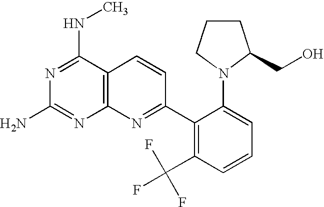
C12=C(C(NC)=NC(N)=N1)C=CC(C1=C(C(F)(F)F)C=CC=C1N1CCCC1CO)=N2
